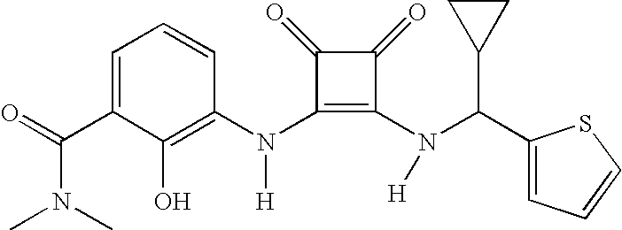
C(C1=CC=CC(N(C2=C(N([H])C(C3=CC=CS3)C3CC3)C(=O)C2=O)[H])=C1O)(=O)N(C)C
